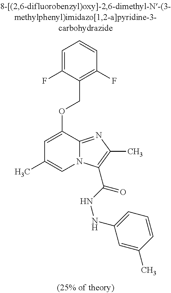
C1=C(F)C(COC2=CC(C)=CN3C2=NC(C)=C3C(NNC2=CC=CC(C)=C2)=O)=C(F)C=C1
